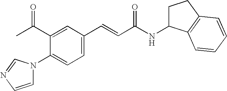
C1=C(C=CC(NC2CCC3=C2C=CC=C3)=O)C=C(C(C)=O)C(N2C=CN=C2)=C1
